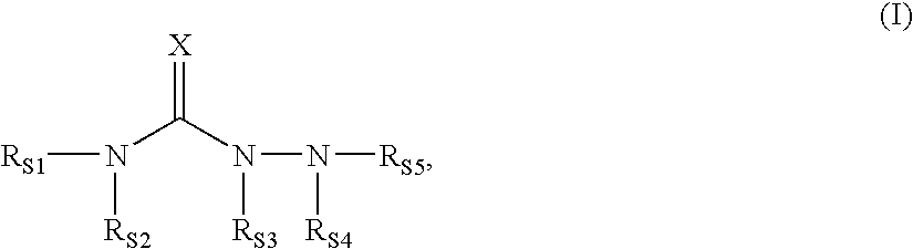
[RS1]N(C(N(N([RS5])[RS4])[RS3])=[X])[RS2]
